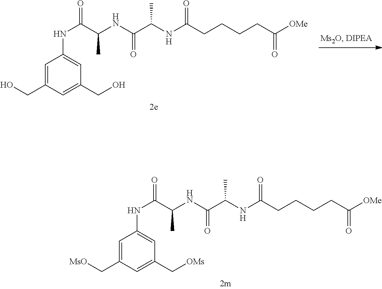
N(C(C(NC(C(NC(CCCCC([OMe])=O)=O)C)=O)C)=O)C1=CC(C[OMs])=CC(C[MsO])=C1.N(C(C(NC(C(NC(CCCCC([OMe])=O)=O)C)=O)C)=O)C1=CC(CO)=CC(CO)=C1
